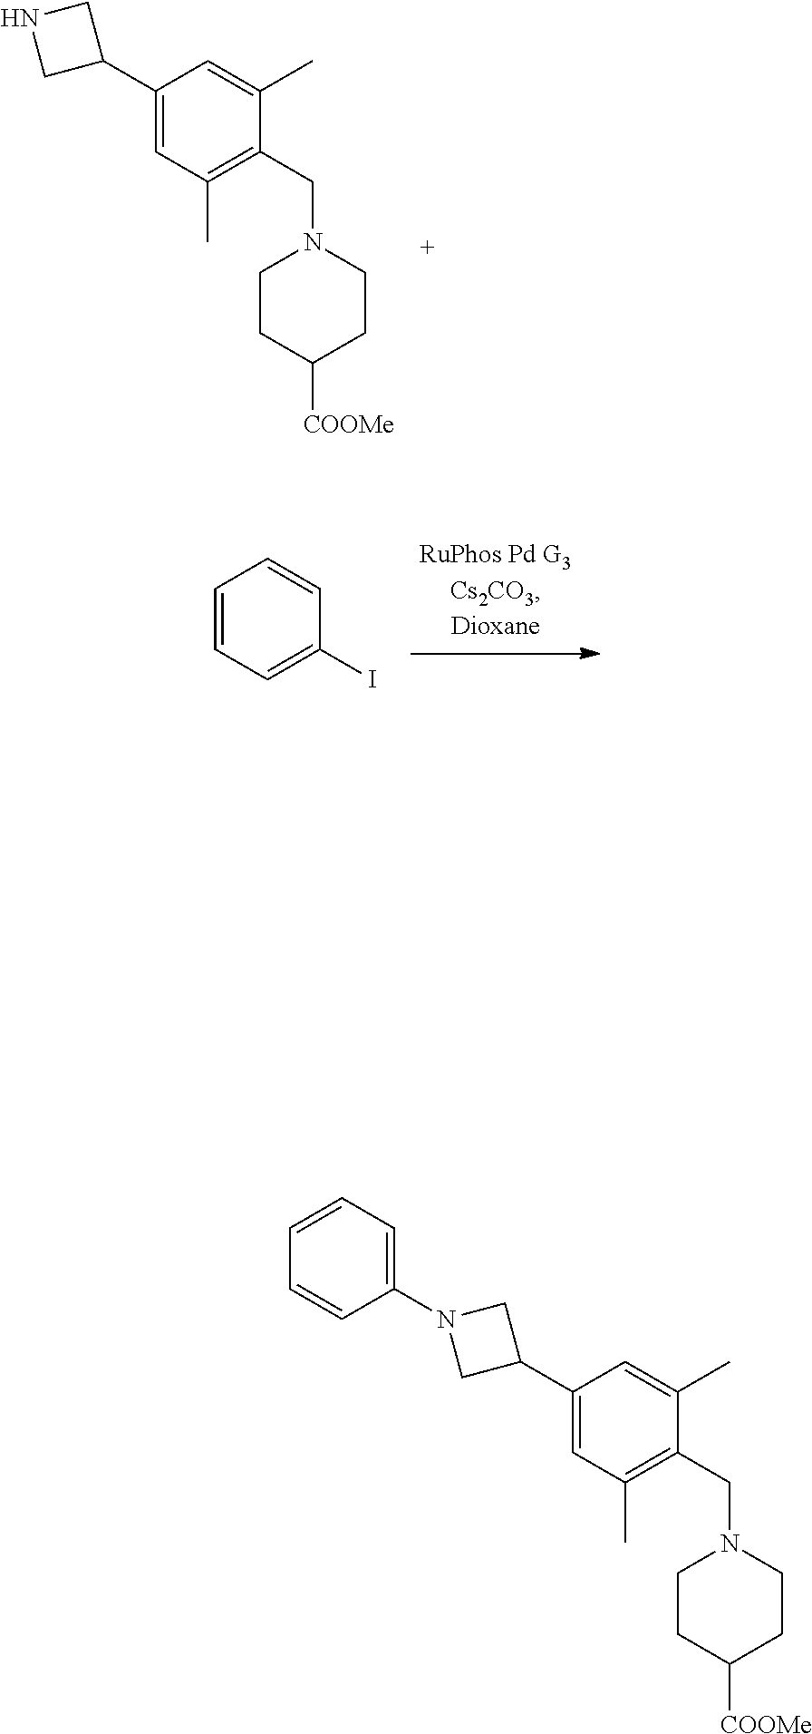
C1(C2CNC2)=CC(C)=C(CN2CCC([COOMe])CC2)C(C)=C1.C1=CC=C(I)C=C1.C1(C2CN(C3=CC=CC=C3)C2)=CC(C)=C(CN2CCC([COOMe])CC2)C(C)=C1
